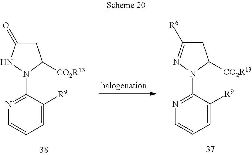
N1=C(N2N=C([R6])CC2[CO2R13])C([R9])=CC=C1.N1=C(N2NC(=O)CC2[CO2R13])C([R9])=CC=C1
